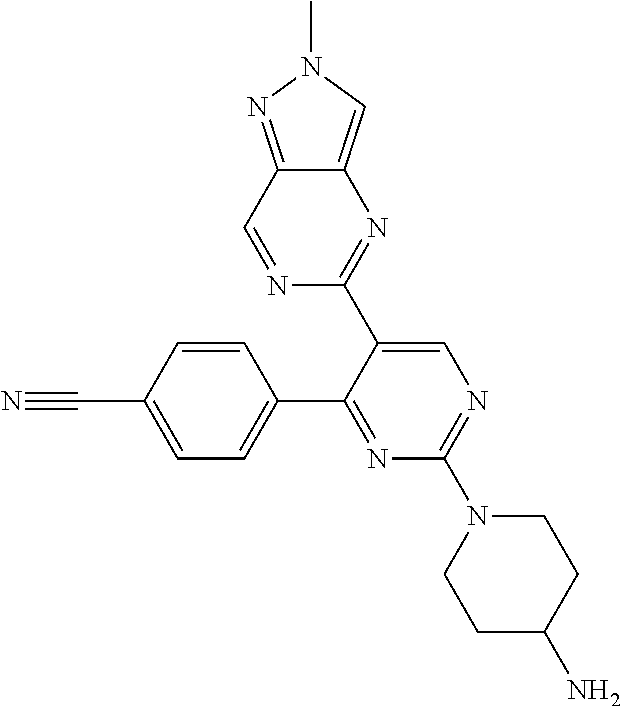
N1=C(C2=CC=C(C#N)C=C2)C(C2=NC3=CN(C)N=C3C=N2)=CN=C1N1CCC(N)CC1
